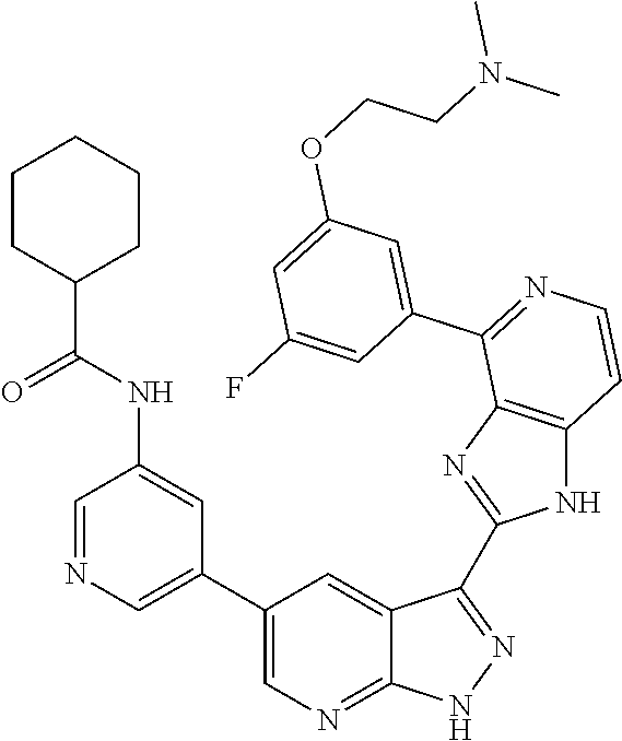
C1=NC=C(C2=CN=C3C(=C2)C(C2=NC4=C(N2)C=CN=C4C2=CC(OCCN(C)C)=CC(F)=C2)=N[N H]3)C=C1NC(C1CCCCC1)=O
